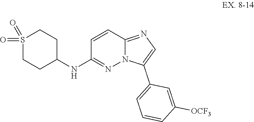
S1(=O)(=O)CCC(NC2=NN3C(=NC=C3C3=CC=CC([OCF3])=C3)C=C2)CC1
